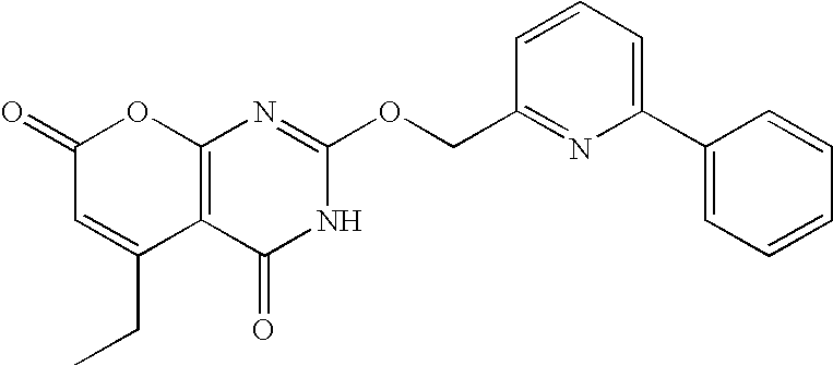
C12=C(C(=O)NC(OCC3=NC(C4=CC=CC=C4)=CC=C3)=N1)C(CC)=CC(=O)O2
